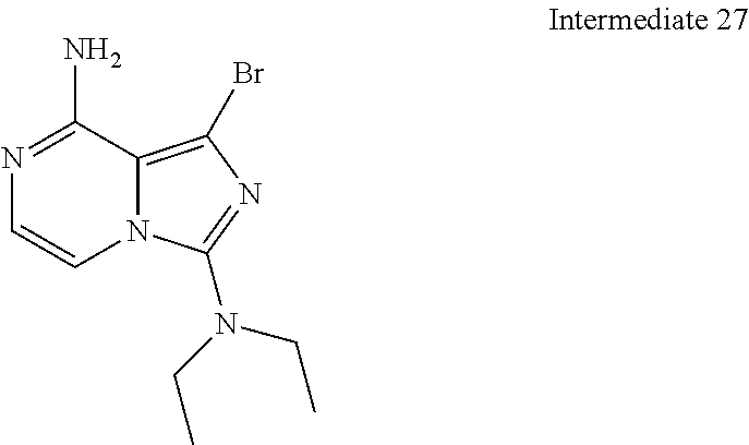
N1=C(N)C2=C(Br)N=C(N(CC)CC)N2C=C1
